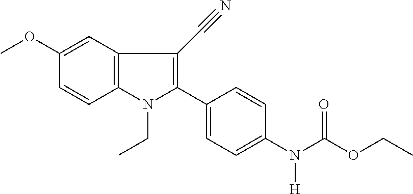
C12=C(C=C(OC)C=C1)C(C#N)=C(C1=CC=C(N(C(=O)OCC)[H])C=C1)N2CC
